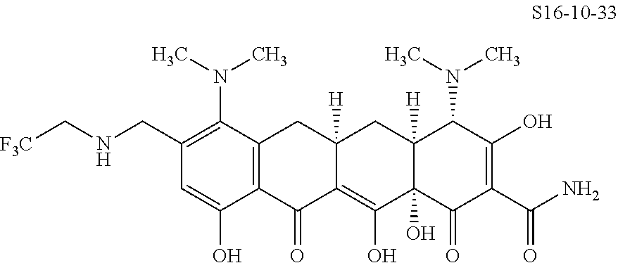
C12=C(C(=O)C3=C(O)C4(O)C([H])(CC3([H])C1)C(N(C)C)C(O)=C(C(N)=O)C4=O)C(O)=CC(CNC[F3C])=C2N(C)C
